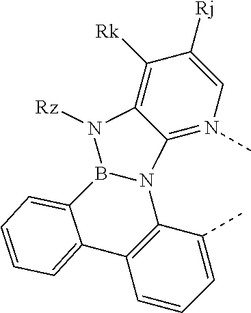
C12=N(C)C=C([Rj])C([Rk])=C1N([Rz])B1N2C2=C(C=CC=C2C)C2=CC=CC=C12
